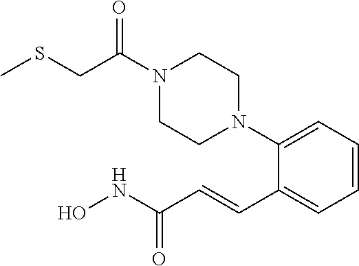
C1=CC=C(N2CCN(C(CSC)=O)CC2)C(C=CC(NO)=O)=C1
